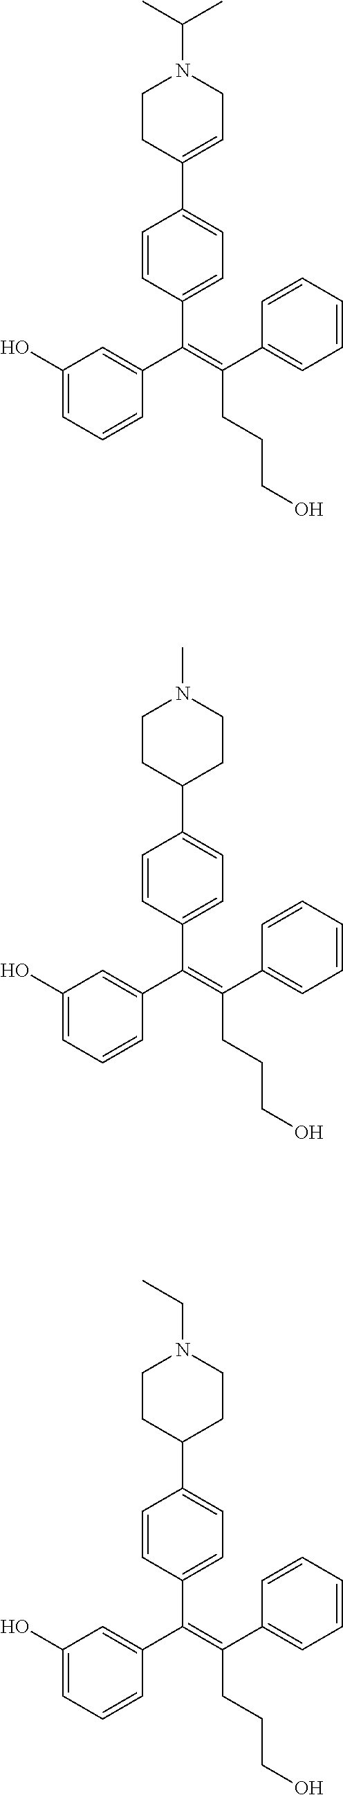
C(=C(C1=CC=CC=C1)CCCO)(C1=CC(O)=CC=C1)C1=CC=C(C2=CCN(C(C)C)CC2)C=C1.C(=C(C1=CC=CC=C1)CCCO)(C1=CC(O)=CC=C1)C1=CC=C(C2CCN(C)CC2)C=C1.C(=C(C1=CC=CC=C1)CCCO)(C1=CC(O)=CC=C1)C1=CC=C(C2CCN(CC)CC2)C=C1
